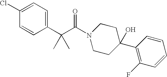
C1(Cl)=CC=C(C(C(N2CCC(C3=C(F)C=CC=C3)(O)CC2)=O)(C)C)C=C1
